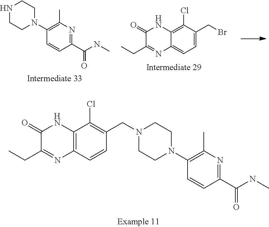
C12=CC=C(CBr)C(Cl)=C1NC(=O)C(CC)=N2.C1=CC(C(=O)NC)=NC(C)=C1N1CCNCC1.C12=C(C=CC(CN3CCN(C4=C(C)N=C(C(NC)=O)C=C4)CC3)=C1Cl)N=C(CC)C(=O)N2
